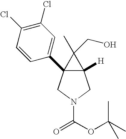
C12([H])C(C3=CC(Cl)=C(Cl)C=C3)(CN(C(OC(C)(C)C)=O)C1)C2(C)CO
